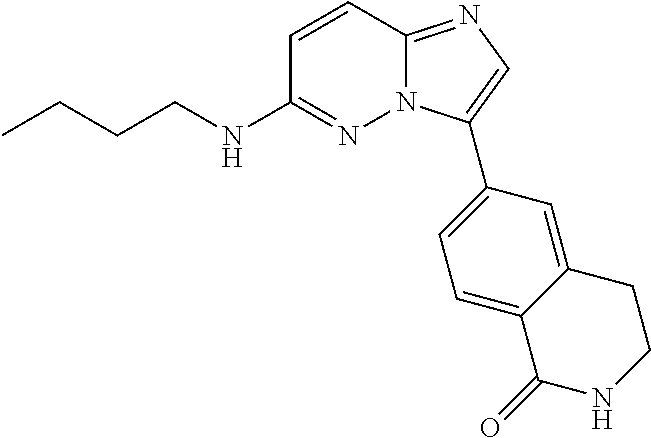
C1(NCCCC)=NN2C(=NC=C2C2=CC=C3C(=C2)CCNC3=O)C=C1
